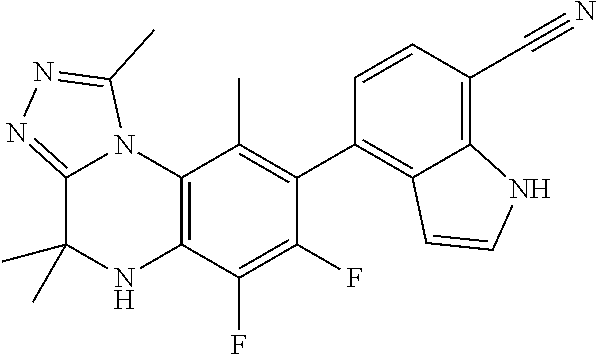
C12=C(C(F)=C(F)C(C3=C4C(=C(C#N)C=C3)NC=C4)=C1C)NC(C)(C)C1=NN=C(C)N21
